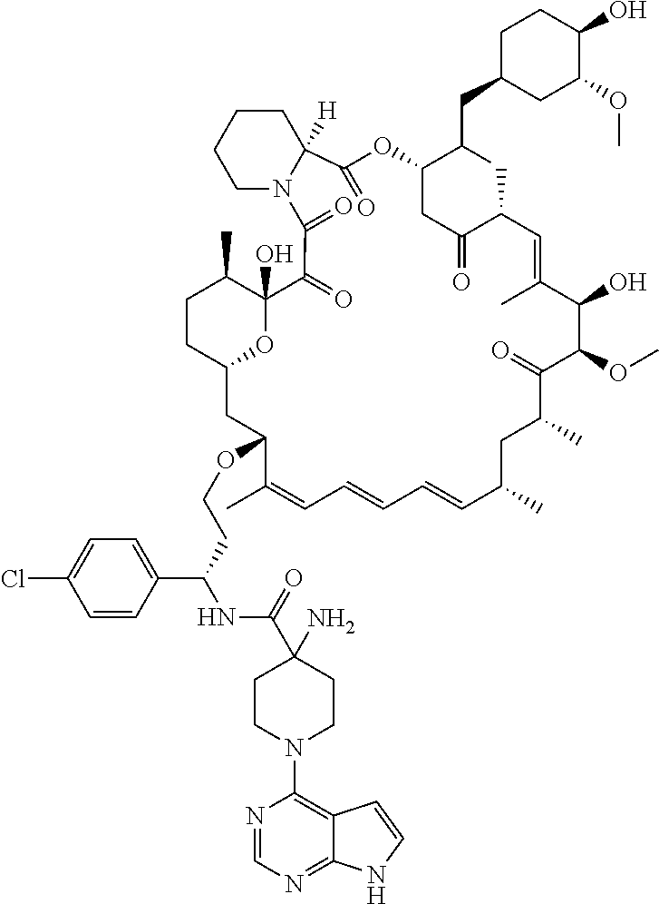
CC1C2(O)C(=O)C(=O)N3CCCCC3([H])C(=O)OC(C(CC3CC(OC)C(O)CC3)C)CC(=O)C(C)C=C(C)C(O)C(OC)C(=O)C(C)CC(C)C=CC=CC=C(C)C(OCCC(NC(C3(N)CCN(C4=C5C(=NC=N4)NC=C5)CC3)=O)C3=CC=C(Cl)C=C3)CC(O2)CC1
